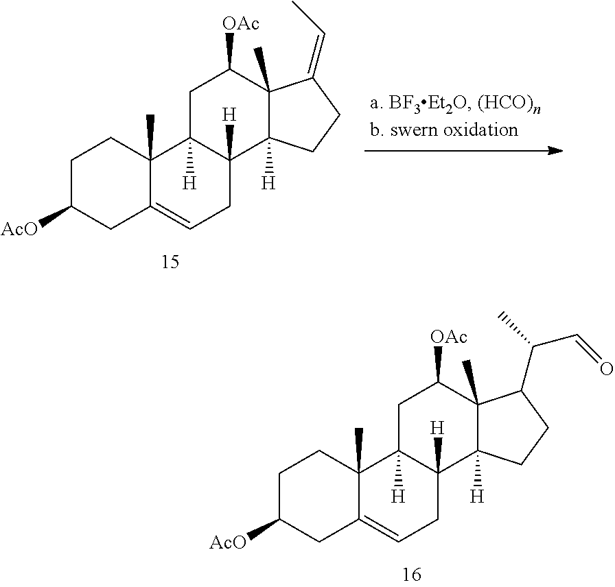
C1C2=CCC3([H])C([H])(C2(C)CCC1[AcO])CC([OAc])C1(C)C(C(C)C=O)CCC13[H].C1C2=CCC3([H])C([H])(C2(C)CCC1[AcO])CC([OAc])C1(C)C(=CC)CCC13[H]
